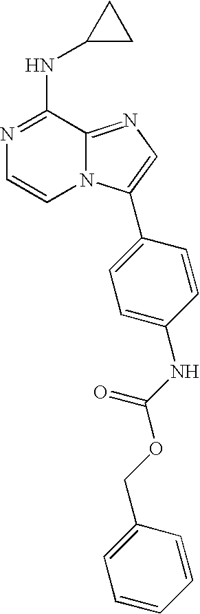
N1=C(NC2CC2)C2=NC=C(C3=CC=C(NC(OCC4=CC=CC=C4)=O)C=C3)N2C=C1
